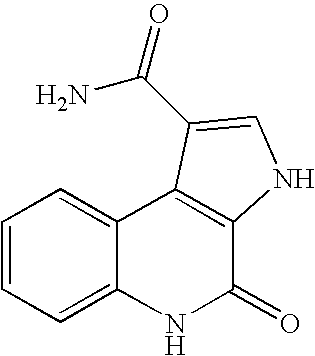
C1=CC=C2C(=C1)C1=C(C(=O)N2)NC=C1C(=O)N
